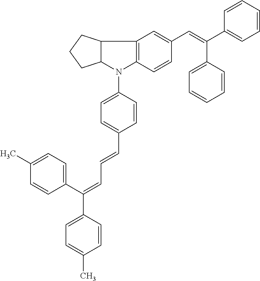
C12=C(C=CC(C=C(C3=CC=CC=C3)C3=CC=CC=C3)=C1)N(C1=CC=C(C=CC=C(C3=CC=C(C)C=C3)C3=CC=C(C)C=C3)C=C1)C1C2CCC1
